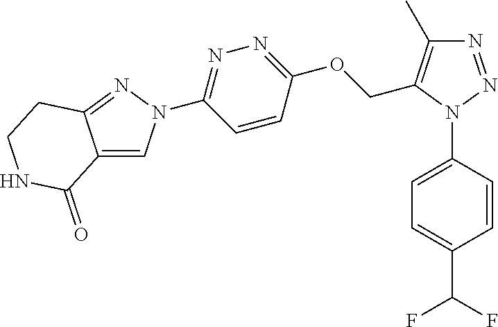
C1=CC(N2N=NC(C)=C2COC2=NN=C(N3C=C4C(=N3)CCNC4=O)C=C2)=CC=C1C(F)F
